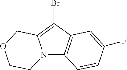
N12C3=C(C(Br)=C1COCC2)C=C(F)C=C3
